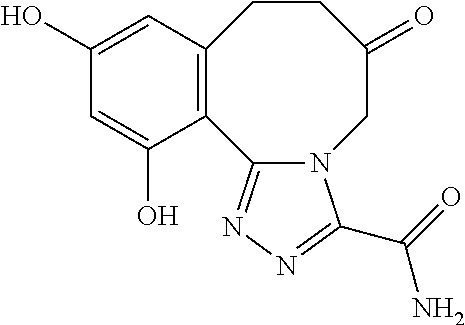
C12=C(C=C(O)C=C1O)CCC(=O)CN1C2=NN=C1C(N)=O
